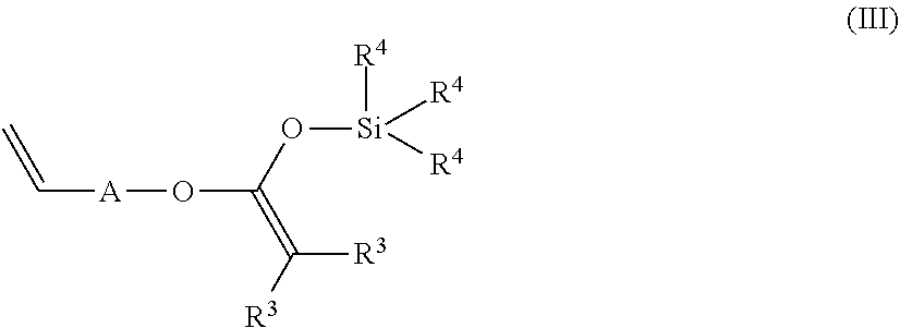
[A](OC(=C([R3])[R3])O[Si]([R4])([R4])[R4])C=C
